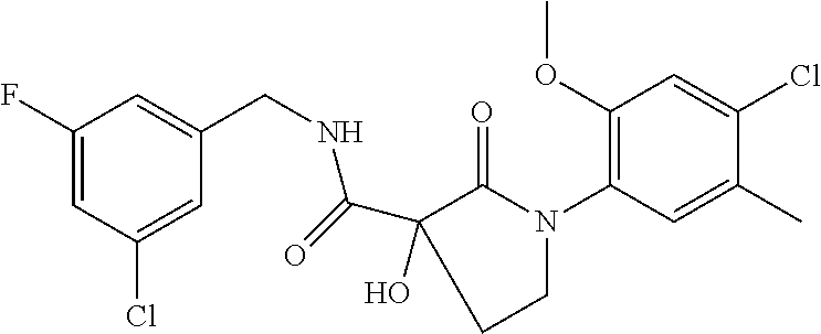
C1(F)=CC(Cl)=CC(CNC(=O)C2(O)C(=O)N(C3=C(OC)C=C(Cl)C(C)=C3)CC2)=C1
